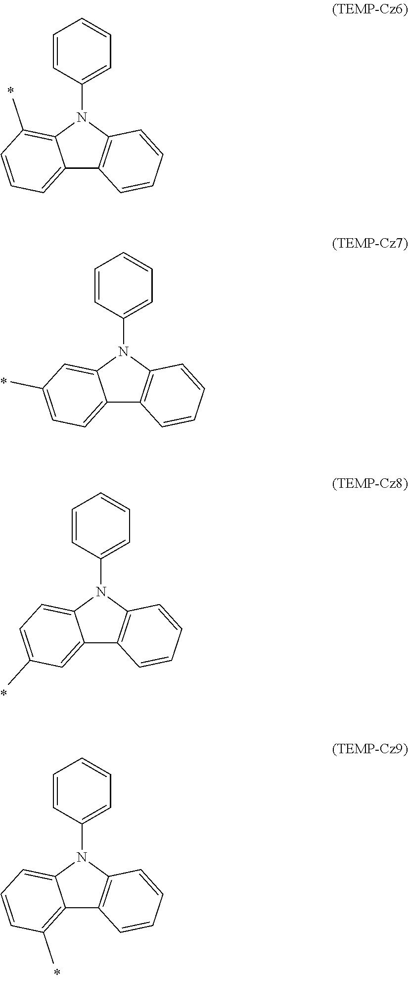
C12=CC=CC(C)=C1N(C1=CC=CC=C1)C1=C2C=CC=C1.C12=CC=C(C)C=C1N(C1=CC=CC=C1)C1=C2C=CC=C1.C12=CC(C)=CC=C1N(C1=CC=CC=C1)C1=C2C=CC=C1.C12=C(C)C=CC=C1N(C1=CC=CC=C1)C1=C2C=CC=C1
